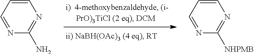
C1=CC=NC(N)=N1.C1=CC=NC([NHPMB])=N1
